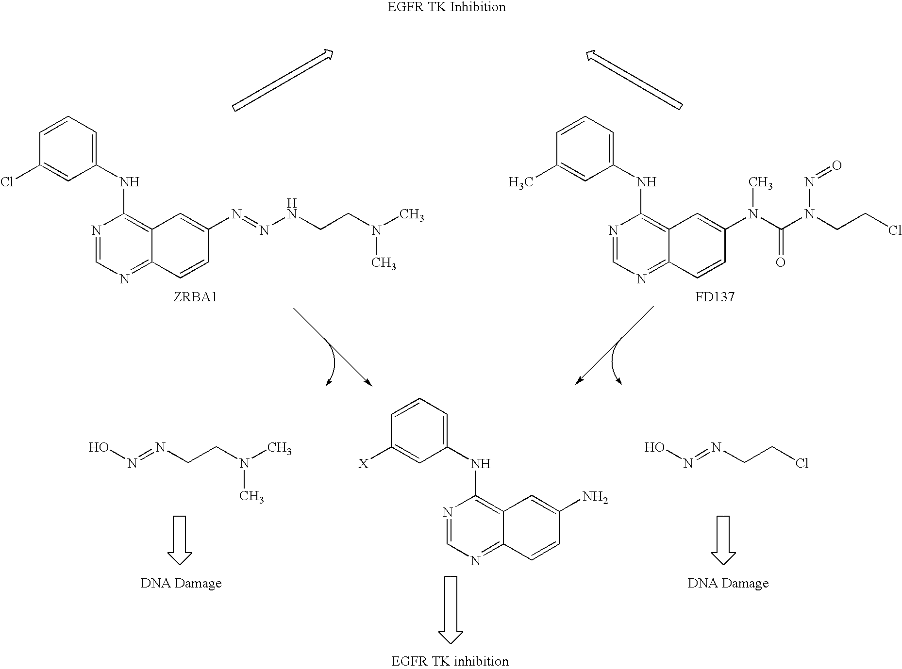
C1=CC=C(NC2=C3C(=NC=N2)C=CC(N=NNCCN(C)C)=C3)C=C1Cl.C1=CC=C(NC2=C3C(=NC=N2)C=CC(N(C(N(CCCl)N=O)=O)C)=C3)C=C1C.[FD137].C1=CC=C(NC2=C3C(=NC=N2)C=CC(N)=C3)C=C1[X].ON=NCCN(C)C.ON=NCCCl
